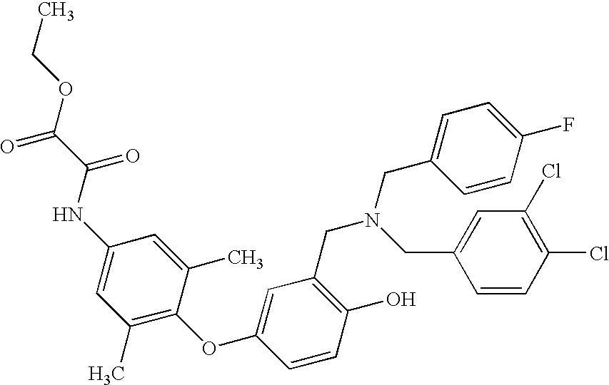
C1(O)=C(CN(CC2=CC(Cl)=C(Cl)C=C2)CC2=CC=C(F)C=C2)C=C(OC2=C(C)C=C(NC(C(OCC)=O)=O)C=C2C)C=C1
